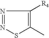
N1=NSC(C)=C1[R4]
